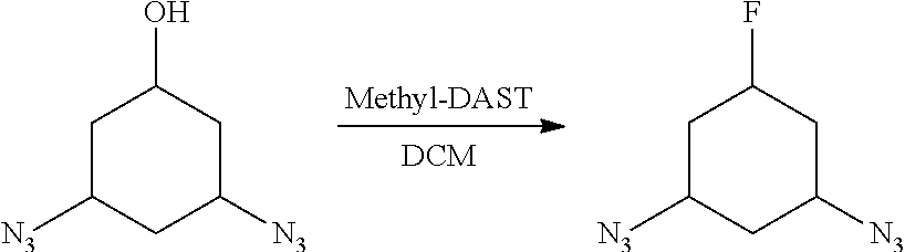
C1C([N3])CC([N3])CC1O.C1C([N3])CC([N3])CC1F
